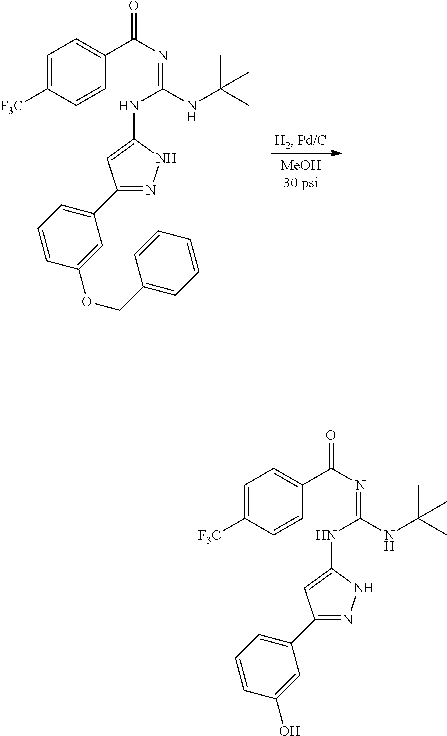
C1=C([F3C])C=CC(C(N=C(NC(C)(C)C)NC2=CC(C3=CC=CC(OCC4=CC=CC=C4)=C3)=NN2)=O)=C1.C1=C([F3C])C=CC(C(N=C(NC(C)(C)C)NC2=CC(C3=CC=CC(O)=C3)=NN2)=O)=C1
